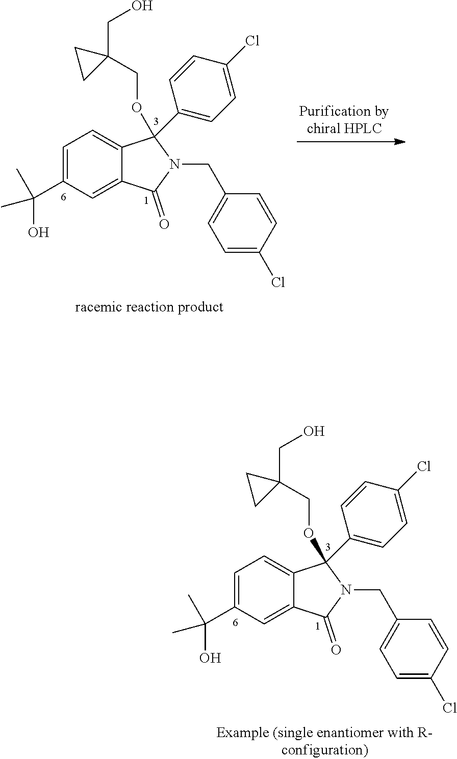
C1=C(C(C)(C)O)C=C2C(=C1)C(OCC1(CO)CC1)(C1=CC=C(Cl)C=C1)N(CC1=CC=C(Cl)C=C1)C2=O.C1=C(C(C)(C)O)C=C2C(=C1)C(OCC1(CO)CC1)(C1=CC=C(Cl)C=C1)N(CC1=CC=C(Cl)C=C1)C2=O
